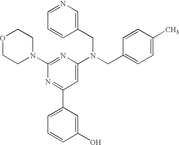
C1(N2CCOCC2)=NC(N(CC2=CC=C(C)C=C2)CC2=CN=CC=C2)=CC(C2=CC=CC(O)=C2)=N1
